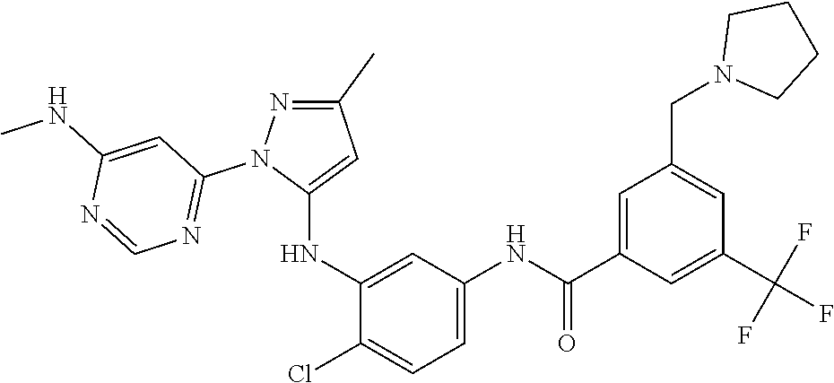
C1(C)=NN(C2=NC=NC(NC)=C2)C(NC2=CC(NC(C3=CC(CN4CCCC4)=CC(C(F)(F)F)=C3)=O)=CC=C2Cl)=C1
